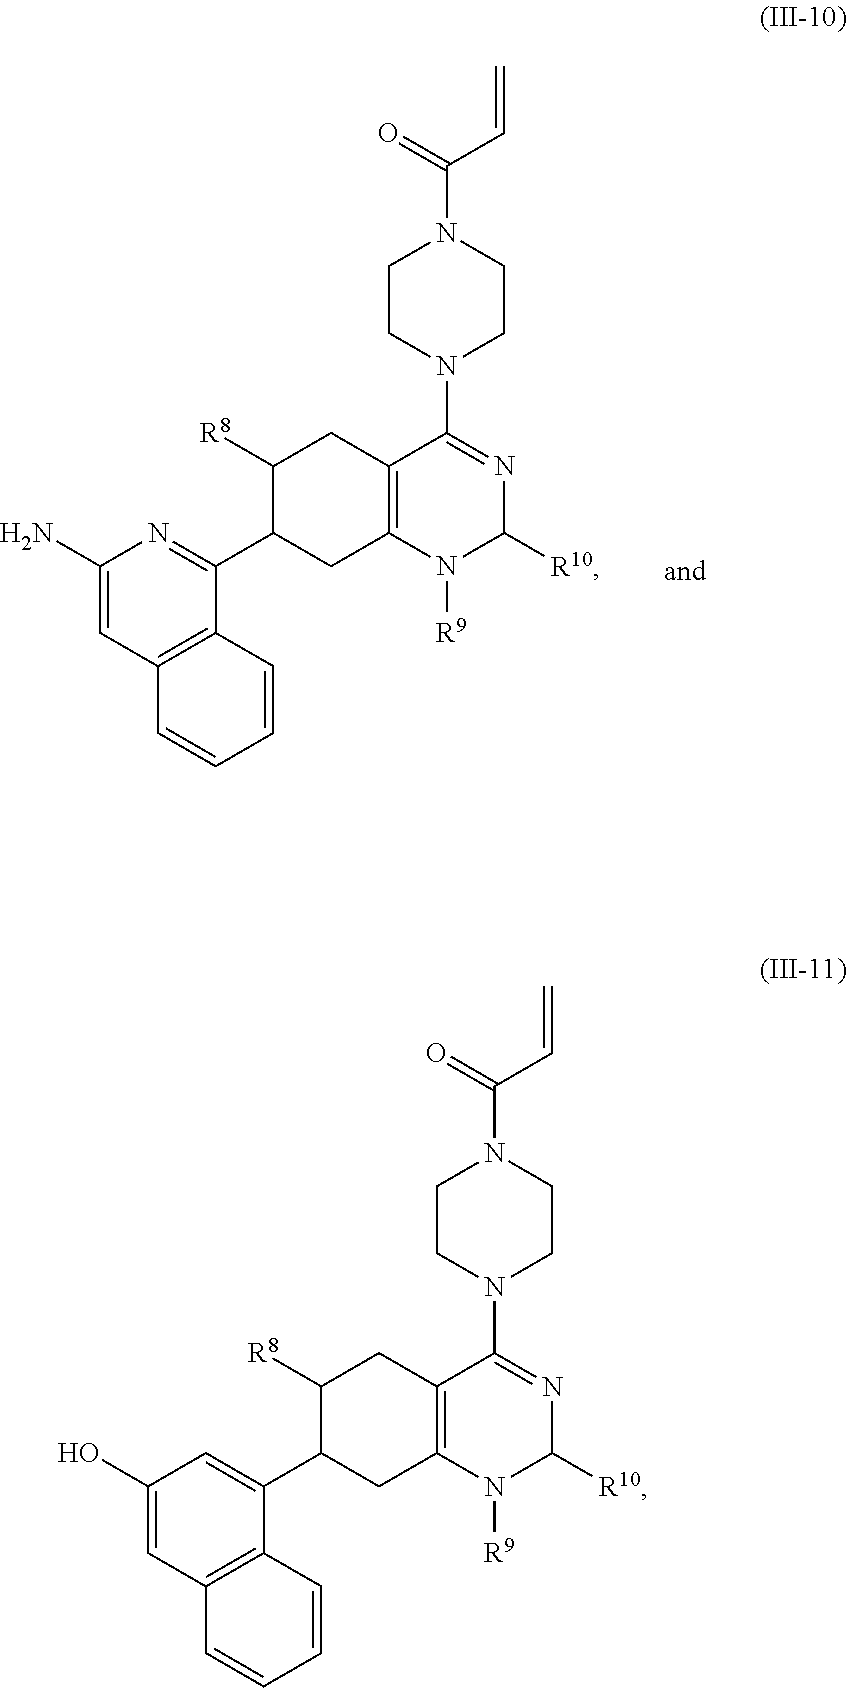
N1([R9])C([R10])N=C(N2CCN(C(=O)C=C)CC2)C2=C1CC(C1=CC(O)=CC3=C1C=CC=C3)C([R8])C2.N1([R9])C([R10])N=C(N2CCN(C(=O)C=C)CC2)C2=C1CC(C1=NC(N)=CC3=C1C=CC=C3)C([R8])C2
